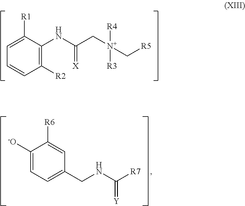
C1([R1])=CC=CC([R2])=C1NC(=[X])C[N+](C[R5])([R3])[R4].C1([-O])=CC=C(CNC([R7])=[Y])C=C1[R6]
